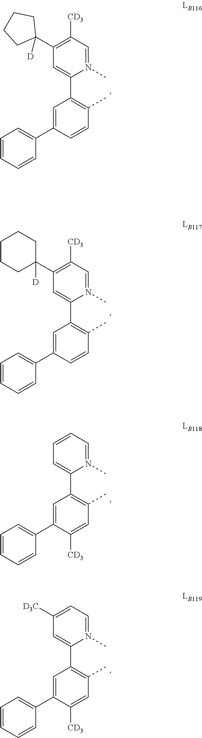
C1(C2([D])CCCC2)=C([CD3])C=N(C)C(C2=C(C)C=CC(C3=CC=CC=C3)=C2)=C1.C1(C2([D])CCCCC2)=C([CD3])C=N(C)C(C2=C(C)C=CC(C3=CC=CC=C3)=C2)=C1.C1=CC=N(C)C(C2=C(C)C=C([CD3])C(C3=CC=CC=C3)=C2)=C1.C1([D3C])=CC=N(C)C(C2=C(C)C=C([CD3])C(C3=CC=CC=C3)=C2)=C1
